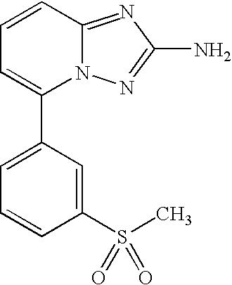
C1=CC2=NC(N)=NN2C(C2=CC=CC(S(C)(=O)=O)=C2)=C1
